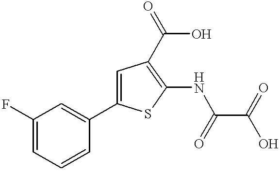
C1(F)=CC=CC(C2=CC(C(O)=O)=C(NC(C(=O)O)=O)S2)=C1
